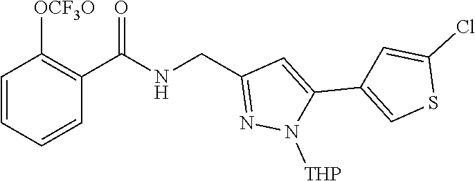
C1=CC=CC(C(NCC2=NN([THP])C(C3=CSC(Cl)=C3)=C2)=O)=C1[OCF3O]
